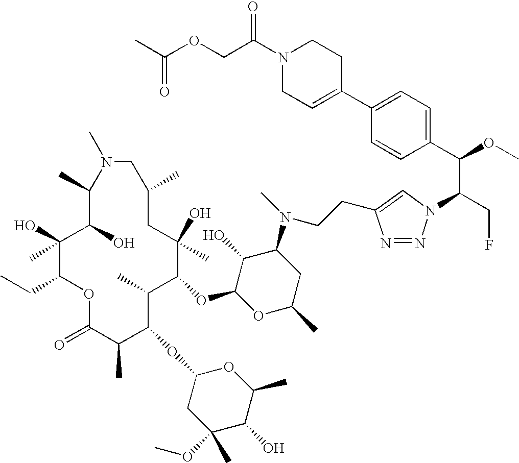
C1(C)C(O)C(C)(O)C(CC)OC(=O)C(C)C(OC2CC(C)(OC)C(O)C(C)O2)C(C)C(OC2OC(C)CC(N(C)CCC3=CN(C(CF)C(C4=CC=C(C5=CCN(C(COC(C)=O)=O)CC5)C=C4)OC)N=N3)C2O)C(C)(O)CC(C)CN1C
